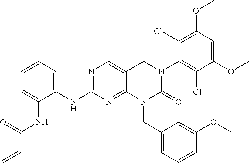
C1=CC=C(NC2=NC=C3C(=N2)N(CC2=CC=CC(OC)=C2)C(=O)N(C2=C(Cl)C(OC)=CC(OC)=C2Cl)C3)C(NC(C=C)=O)=C1
